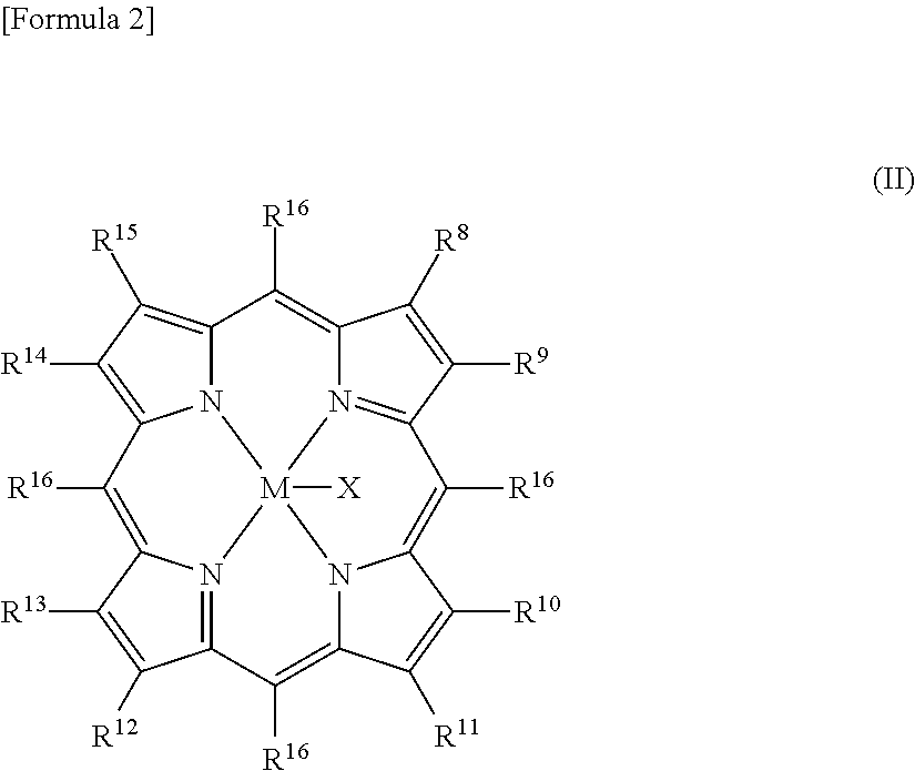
N12=C3C([R9])=C([R8])C1=C([R16])C1=C([R15])C([R14])=C4N1[M]21([X])N2C(=C3[R16])C([R10])=C([R11])C2=C([R16])C2=N1C(=C4[R16])C([R13])=C2[R12]
